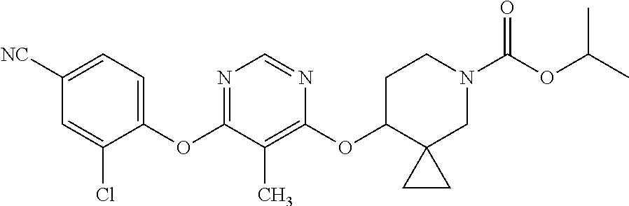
C1([CN])=CC=C(OC2=NC=NC(OC3C4(CN(C(OC(C)C)=O)CC3)CC4)=C2C)C(Cl)=C1
